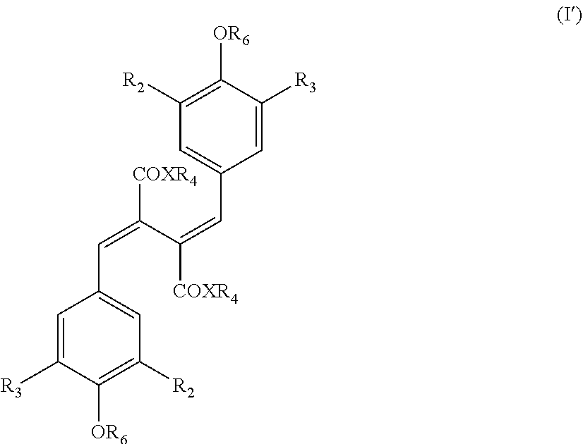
C1=C([R3])C([OR6])=C([R2])C=C1C=C(C(=CC1=CC([R2])=C([OR6])C([R3])=C1)[COXR4])[COXR4]
